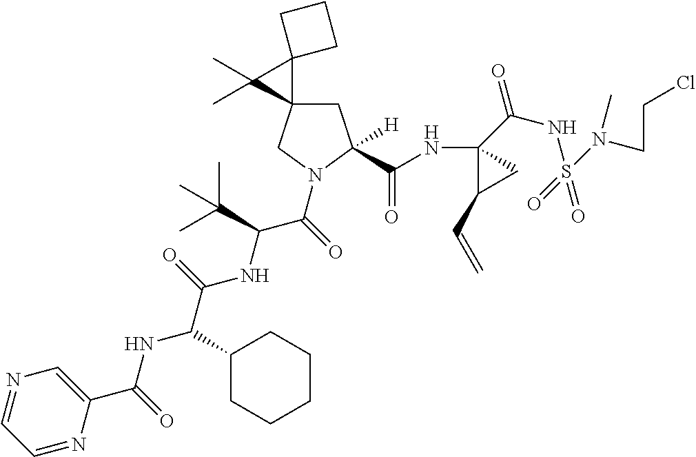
C1=NC(C(NC(C(NC(C(=O)N2CC3(CC2(C(=O)NC2(C(=O)NS(=O)(=O)N(CCCl)C)C(C=C)C2)[H])C2(C3(C)C)CCC2)C(C)(C)C)=O)C2CCCCC2)=O)=CN=C1
